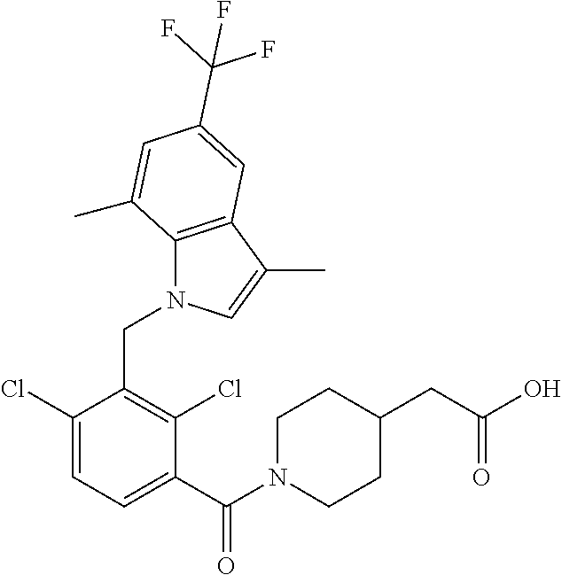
N1(CC2=C(Cl)C(C(N3CCC(CC(O)=O)CC3)=O)=CC=C2Cl)C2=C(C(C)=C1)C=C(C(F)(F)F)C=C2C
